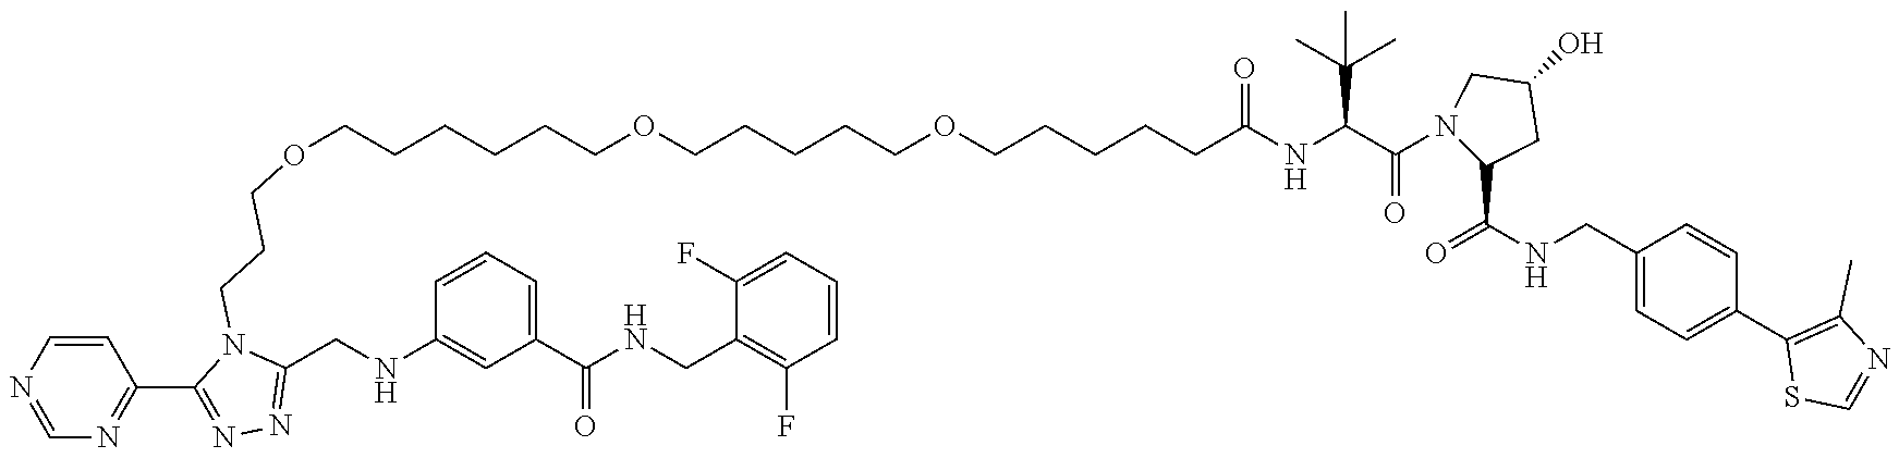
C1=CN=CN=C1C1=NN=C(CNC2=CC(C(NCC3=C(F)C=CC=C3F)=O)=CC=C2)N1CCCOCCCCCCOCCCCCOCCCCCC(NC(C(N1C(C(=O)NCC2=CC=C(C3=C(C)N=CS3)C=C2)CC(O)C1)=O)C(C)(C)C)=O
